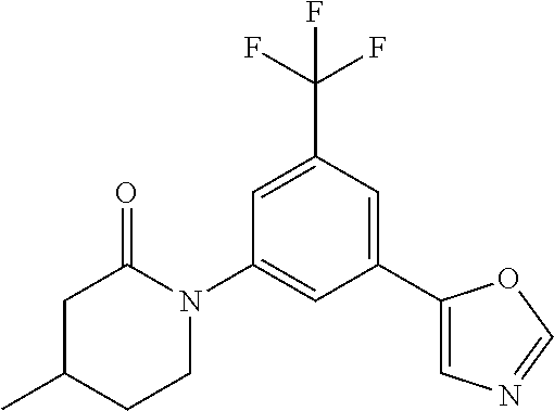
C1=C(C(F)(F)F)C=C(C2=CN=CO2)C=C1N1C(=O)CC(C)CC1
